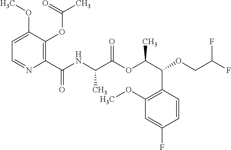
C1=C(OC)C(OC(C)=O)=C(C(NC(C(OC(C(OCC(F)F)C2=C(OC)C=C(F)C=C2)C)=O)C)=O)N=C1
